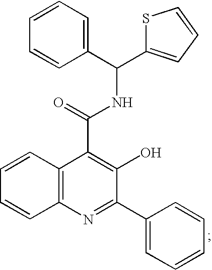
C12=C(N=C(C3=CC=CC=C3)C(O)=C1C(NC(C1=CC=CC=C1)C1=CC=CS1)=O)C=CC=C2
